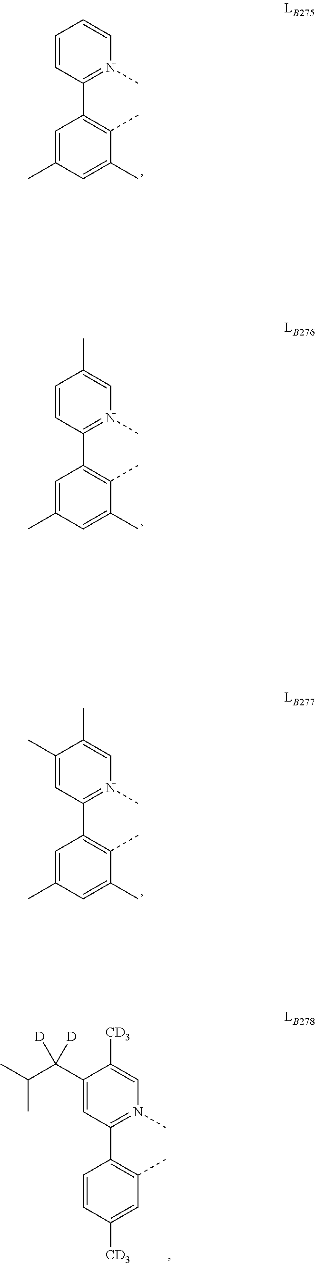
C1=C(C)C=C(C)C(C)=C1C1=N(C)C=CC=C1.C1=C(C)C=C(C)C(C)=C1C1=N(C)C=C(C)C=C1.C1=C(C)C=C(C)C(C)=C1C1=N(C)C=C(C)C(C)=C1.C1=CC([CD3])=CC(C)=C1C1=N(C)C=C([CD3])C(C(C(C)C)([D])[D])=C1
